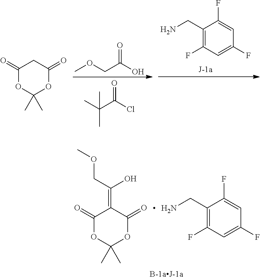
C1(=O)OC(C)(C)OC(=O)C1=C(O)COC.C1(CN)=C(F)C=C(F)C=C1F.C1(=O)OC(C)(C)OC(=O)C1.C1(CN)=C(F)C=C(F)C=C1F.C(C(O)=O)OC.C(C(Cl)=O)(C)(C)C
